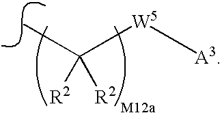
C(C)([R2])([R2])[W5][A3]
